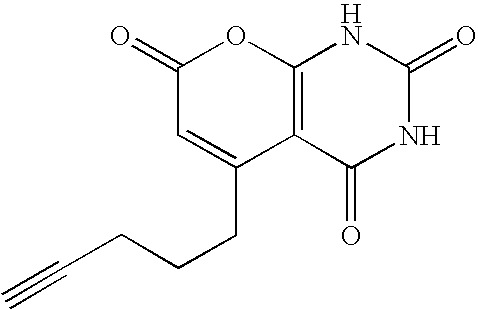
C12=C(C(=O)NC(=O)N1)C(CCCC#C)=CC(=O)O2
